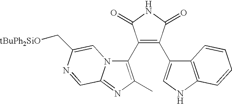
C1(C2=C(C)N=C3N2C=C(C[tBuPh2SiO])N=C3)=C(C2=CNC3=C2C=CC=C3)C(=O)NC1=O
